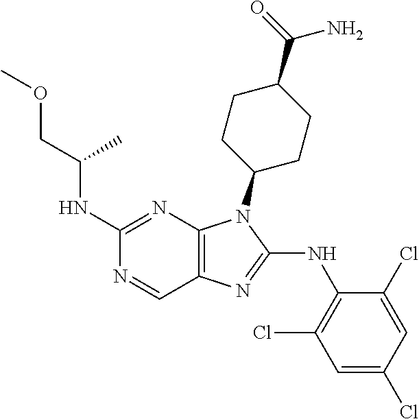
C1(NC(COC)C)=NC2=C(C=N1)N=C(NC1=C(Cl)C=C(Cl)C=C1Cl)N2C1CCC(C(=O)N)CC1
